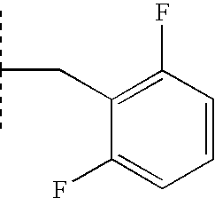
CC(C)CC1=C(F)C=CC=C1F
